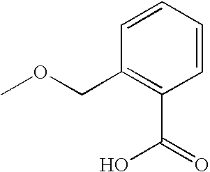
C1=CC=CC(COC)=C1C(=O)O
